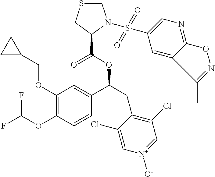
C1(OCC2CC2)=C(OC(F)F)C=CC(C(CC2=C(Cl)C=[N+]([O-])C=C2Cl)OC(=O)C2N(S(C3=CN=C4ON=C(C)C4=C3)(=O)=O)CSC2)=C1
